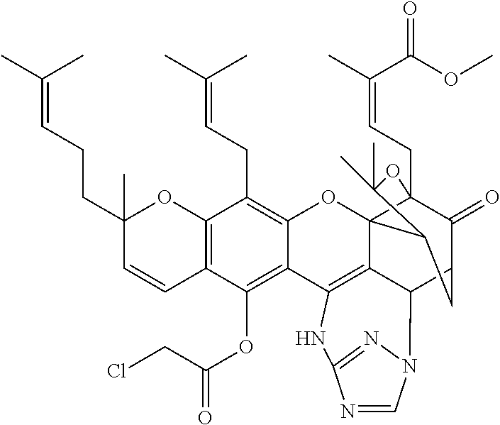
C12=C(C(OC(CCl)=O)=C3C(=C1CC=C(C)C)OC14C5(CC=C(C)C(OC)=O)C(=O)C(CC1C(C)(C)O5)C1C4=C3NC3=NN1C=N3)C=CC(CCC=C(C)C)(C)O2
